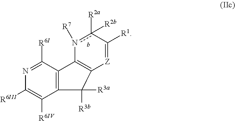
c1([R2a])([R2b])n([R7])C2=C([Z]=C1[R1])C([R3a])([R3b])C1=C2C([R6I])=NC([R6III])=C1[R6IV]
